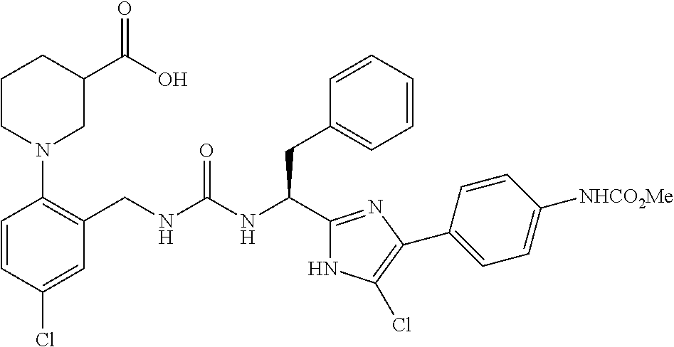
C1(CNC(NC(CC2=CC=CC=C2)C2=NC(C3=CC=C([NHCO2Me])C=C3)=C(Cl)N2)=O)=C(N2CC(C(O)=O)CCC2)C=CC(Cl)=C1
